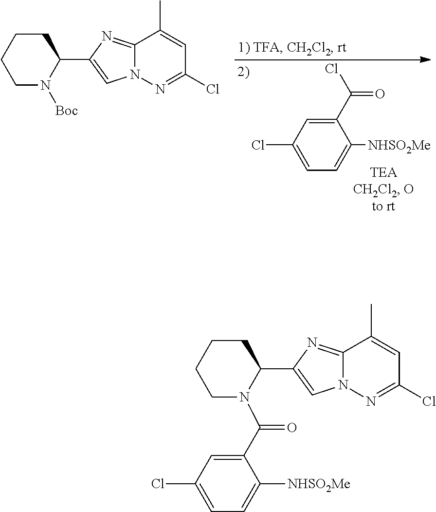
C1CCCN([Boc])C1C1=CN2C(=N1)C(C)=CC(Cl)=N2.C1(C(Cl)=O)=CC(Cl)=CC=C1[NHSO2Me].C1CCCN(C(C2=CC(Cl)=CC=C2[NHSO2Me])=O)C1C1=CN2C(=N1)C(C)=CC(Cl)=N2
